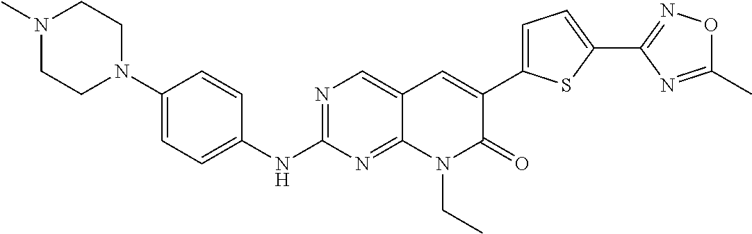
N1(C)CCN(C2=CC=C(NC3=NC=C4C(=N3)N(CC)C(=O)C(C3=CC=C(C5=NOC(C)=N5)S3)=C4)C=C2)CC1
